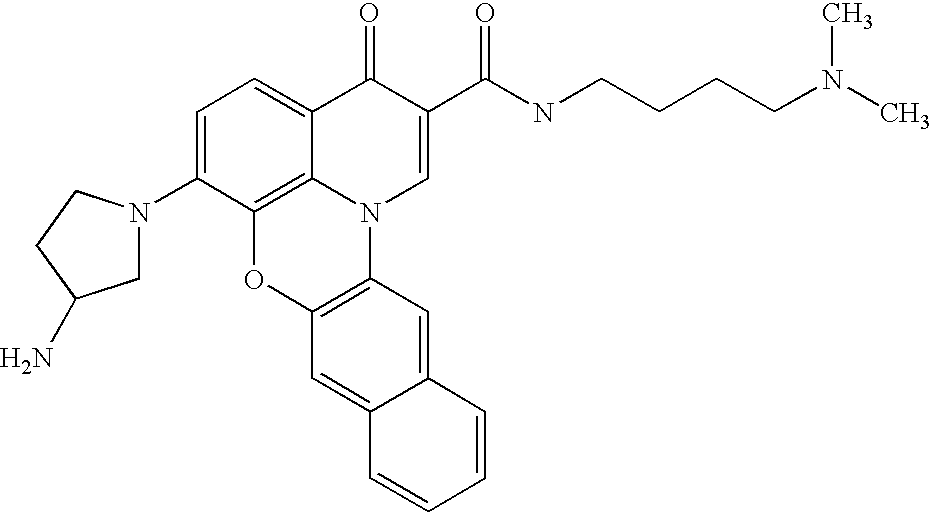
C1=C(N2CC(N)CC2)C2=C3C(=C1)C(=O)C(C(=O)NCCCCN(C)C)=CN3C1=C(O2)C=C2C(=C1)C=CC=C2
